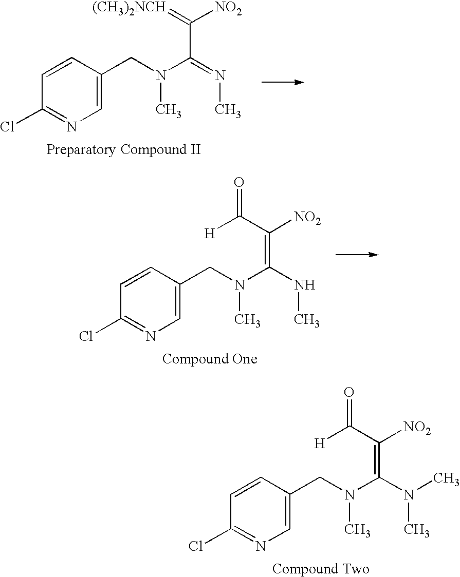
C1=C(CN(C(=NC)C([NO2])=[(CH3)2NCH])C)C=CC(Cl)=N1.C1=C(CN(C(N(C)C)=C([NO2])C([H])=O)C)C=CC(Cl)=N1.C1=C(CN(C(NC)=C([NO2])C([H])=O)C)C=CC(Cl)=N1
